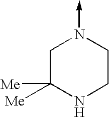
C1C([Me])([Me])NCCN1->C
